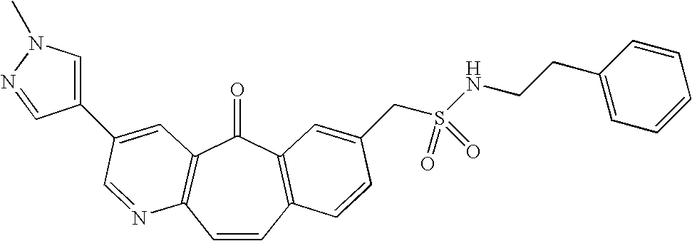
C1=CC2=C(C(=O)C3=C1N=CC(C1=CN(C)N=C1)=C3)C=C(CS(NCCC1=CC=CC=C1)(=O)=O)C=C2
